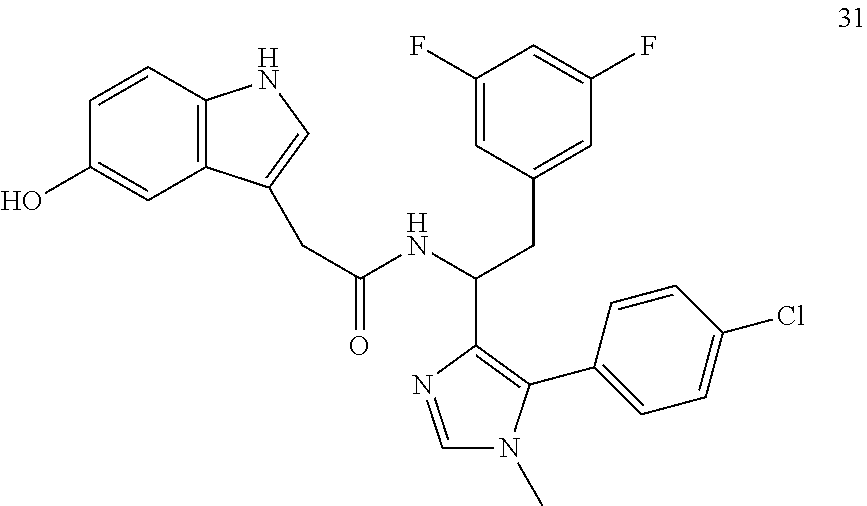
C12=C(C=CC(O)=C1)NC=C2CC(NC(CC1=CC(F)=CC(F)=C1)C1=C(C2=CC=C(Cl)C=C2)N(C)C=N1)=O
